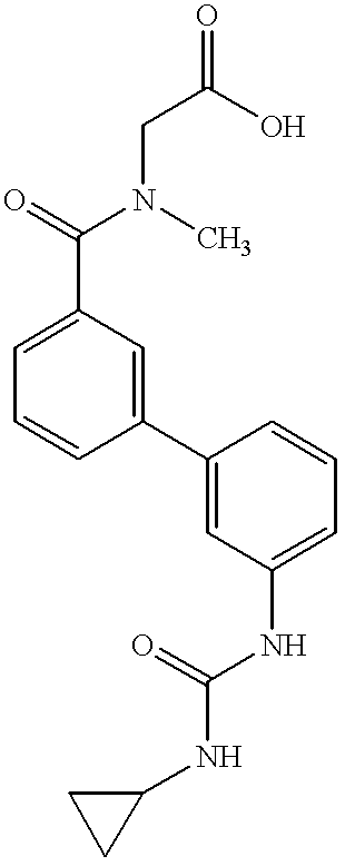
C1(C(=O)N(CC(O)=O)C)=CC=CC(C2=CC(NC(NC3CC3)=O)=CC=C2)=C1
